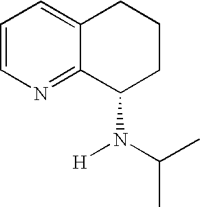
C1=CN=C2C(=C1)CCCC2N([H])C(C)C
